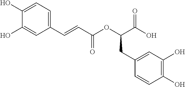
C1(O)=CC=C(C=CC(OC(C(O)=O)CC2=CC(O)=C(O)C=C2)=O)C=C1O
